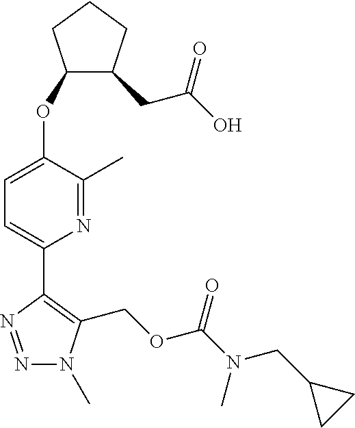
N1=NC(C2=CC=C(OC3C(CC(=O)O)CCC3)C(C)=N2)=C(COC(N(C)CC2CC2)=O)N1C
